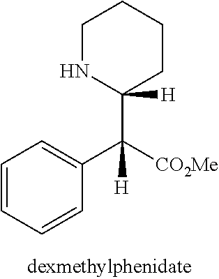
C1NC(C([CO2Me])(C2=CC=CC=C2)[H])([H])CCC1
